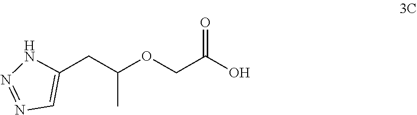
C1(CC(OCC(O)=O)C)=CN=NN1
